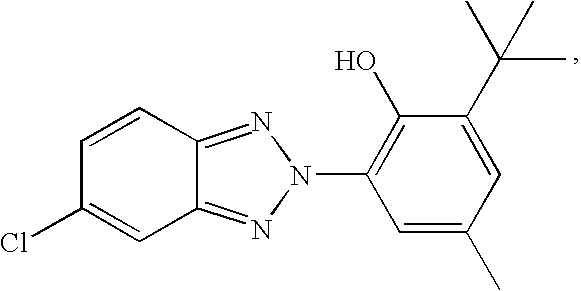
C1=CC2=NN(C3=C(O)C(C(C)(C)C)=CC(C)=C3)N=C2C=C1Cl
